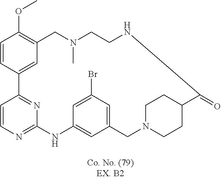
C1=CC2=NC(=N1)NC1=CC(=CC(Br)=C1)CN1CCC(CC1)C(=O)NCCN(C)CC1=C(OC)C=CC2=C1
